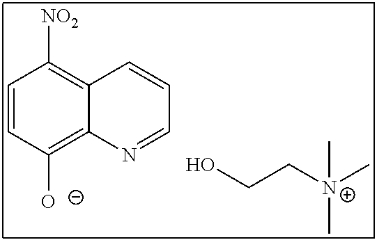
C1=CC([O-])=C2C(=C1[NO2])C=CC=N2.OCC[N+](C)(C)C
